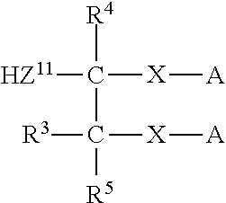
[HZ11]C([R4])([X][A])C([R5])([R3])[X][A]
